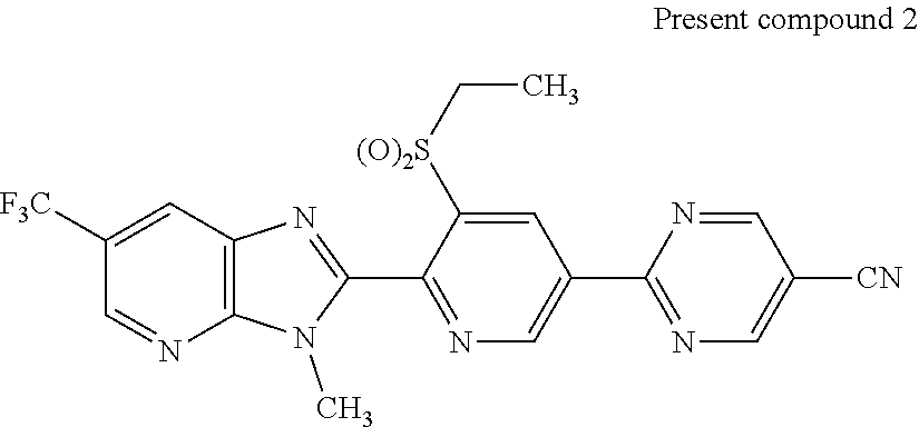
C12=C(C=C([F3C])C=N1)N=C(C1=NC=C(C3=NC=C([CN])C=N3)C=C1[(O)2S]CC)N2C
